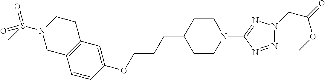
C1=CC(OCCCC2CCN(C3=NN(CC(=O)OC)N=N3)CC2)=CC2=C1CN(S(C)(=O)=O)CC2
